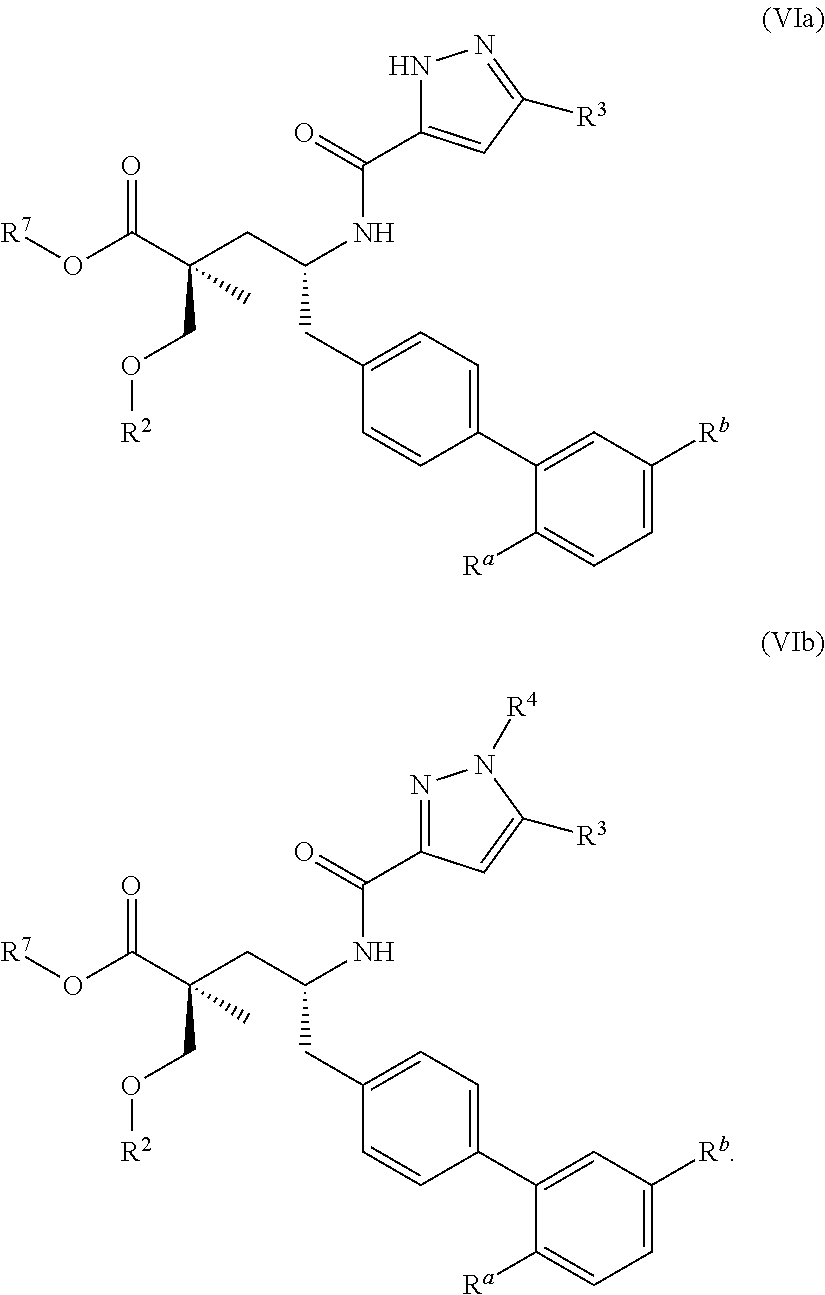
[R7]OC(C(CC(NC(C1=CC([R3])=NN1)=O)CC1=CC=C(C2=CC([Rb])=CC=C2[Ra])C=C1)(CO[R2])C)=O.[R7]OC(C(CC(NC(C1=NN([R4])C([R3])=C1)=O)CC1=CC=C(C2=CC([Rb])=CC=C2[Ra])C=C1)(CO[R2])C)=O
